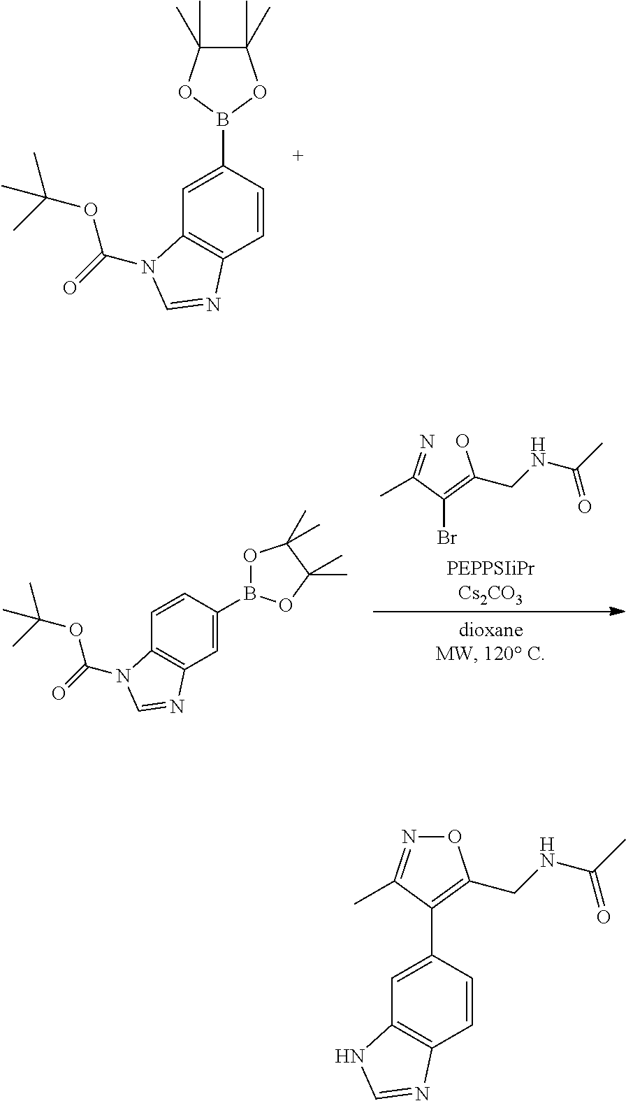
C12=C(C=CC(B3OC(C)(C)C(C)(C)O3)=C1)N=CN2C(=O)OC(C)(C)C.[PEPPSIiPrCs2CO3].C(NC(C)=O)C(=C(C(=N)C)Br)O.C12=C(C=C(B3OC(C)(C)C(C)(C)O3)C=C1)N=CN2C(=O)OC(C)(C)C.C12=C(C=CC(C3=C(CNC(C)=O)ON=C3C)=C1)N=CN2
